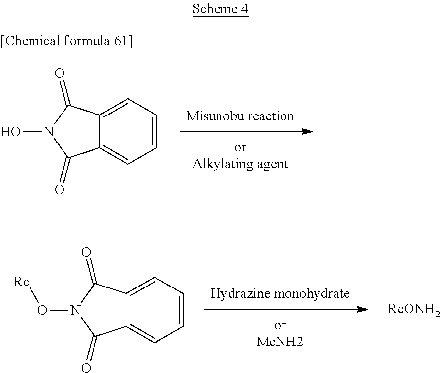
C12=CC=CC=C1C(=O)N(O)C2=O.[RcONH2].C12=CC=CC=C1C(=O)N(O[Rc])C2=O
